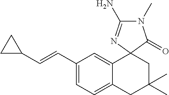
C1(C=CC2CC2)=CC=C2C(=C1)C1(CC(C)(C)C2)C(=O)N(C)C(N)=N1
